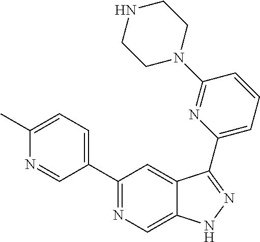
C1(C2=CC=C(C)N=C2)=NC=C2C(=C1)C(C1=CC=CC(N3CCNCC3)=N1)=NN2
